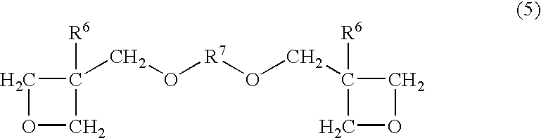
O1CC(CO[R7]OCC2([R6])COC2)([R6])C1
